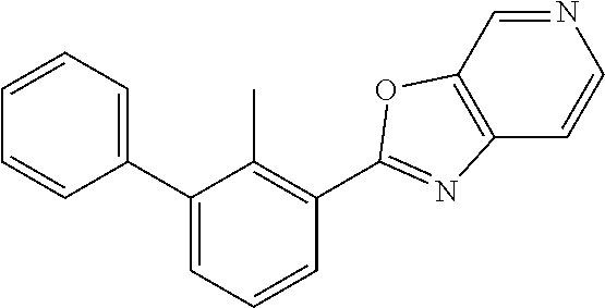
C1=CC=C(C2=CC=CC(C3=NC4=C(C=NC=C4)O3)=C2C)C=C1
